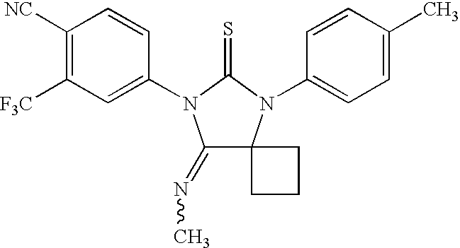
C1([NC])=C([F3C])C=C(N2C(=NC)C3(N(C4=CC=C(C)C=C4)C2=S)CCC3)C=C1
